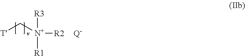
[T]C[N+]([R2])([R3])[R1].[Q-]
